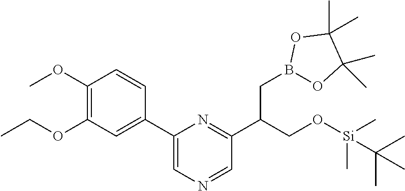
C1(OC)=C(OCC)C=C(C2=CN=CC(C(CO[Si](C)(C)C(C)(C)C)CB3OC(C)(C)C(C)(C)O3)=N2)C=C1
